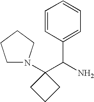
C1=CC(C(N)C2(N3CCCC3)CCC2)=CC=C1
